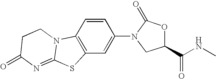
C12=C(C=CC(N3C(=O)OC(C(NC)=O)C3)=C1)N1C(=NC(=O)CC1)S2
